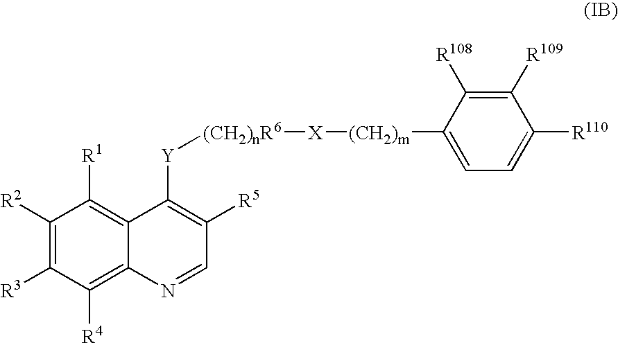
C1([R2])=C([R3])C([R4])=C2C(=C1[R1])C([Y][(CH2)nR6][X][(CH2)m]C1=CC=C([R110])C([R109])=C1[R108])=C([R5])C=N2
